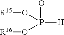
P([H])(=O)(O[R15])O[R16]
